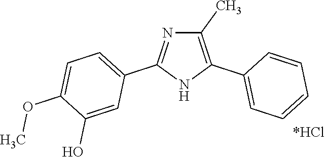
C1(C)=C(C2=CC=CC=C2)NC(C2=CC=C(OC)C(O)=C2)=N1.[*HCl]
